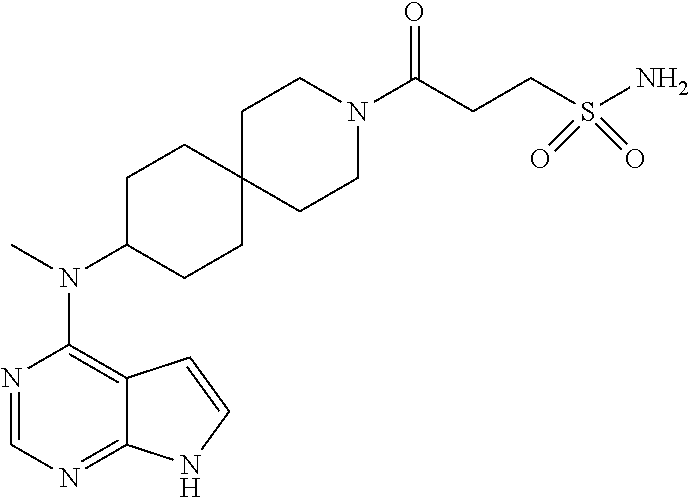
N1=CN=C2C(=C1N(C)C1CCC3(CC1)CCN(C(CCS(N)(=O)=O)=O)CC3)C=CN2
